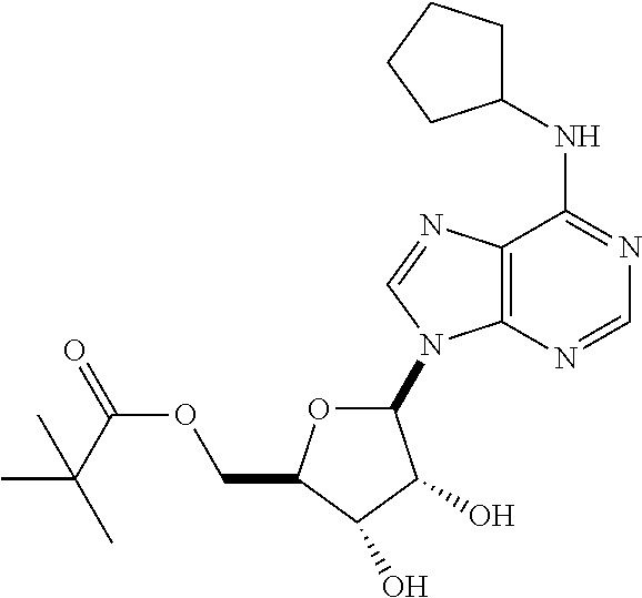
C12=C(N=CN=C1NC1CCCC1)N(C1OC(COC(=O)C(C)(C)C)C(O)C1O)C=N2
